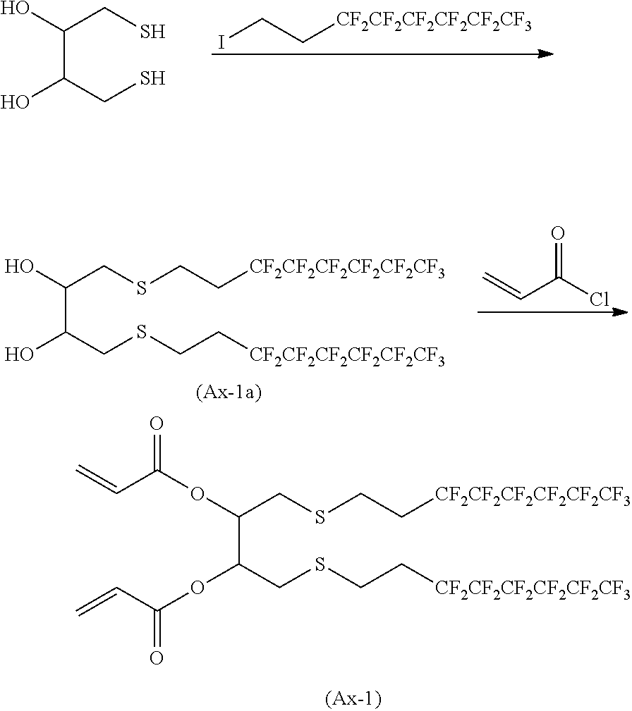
C(C(CSCC[CF2CF2CF2CF2CF2CF3])OC(=O)C=C)(CSCC[CF2CF2CF2CF2CF2CF3])OC(=O)C=C.ICC[CF2CF2CF2CF2CF2CF3].C(C(CS)O)(CS)O.C=CC(Cl)=O.C(C(CSCC[CF2CF2CF2CF2CF2CF3])O)(CSCC[CF2CF2CF2CF2CF2CF3])O
